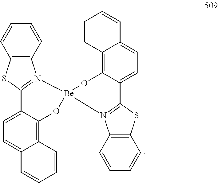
C12=C(C=CC=C1)N1=C(S2)C2=CC=C3C(=C2O[Be]12OC1=C4C(=CC=C1C1=N2C2=C(S1)C=CC=C2)C=CC=C4)C=CC=C3
